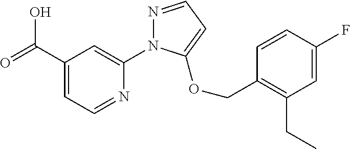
C(C1=CC=NC(N2N=CC=C2OCC2=C(CC)C=C(F)C=C2)=C1)(=O)O
